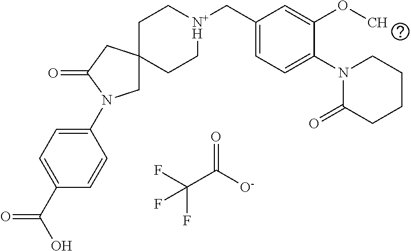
FC(C([O-])=O)(F)F.C(C[N+H]CC1=CC=C(N2C(=O)CCCC2)C(OC)=C1)C1(CC)CN(C2=CC=C(C(O)=O)C=C2)C(=O)C1
